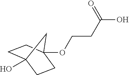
OC12CCC(OCCC(O)=O)(CC1)C2
